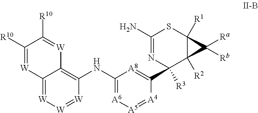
C12=[W][W]=[W]C(NC3=[A6][A5]=[A4]C(C4([R3])C5([R2])C([R1])(SC(N)=N4)C5([Ra])[Rb])=[A8]3)=C1[W]=C([R10])C([R10])=[W]2
